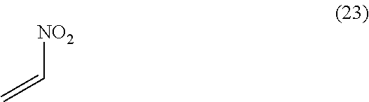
C=C[NO2]
